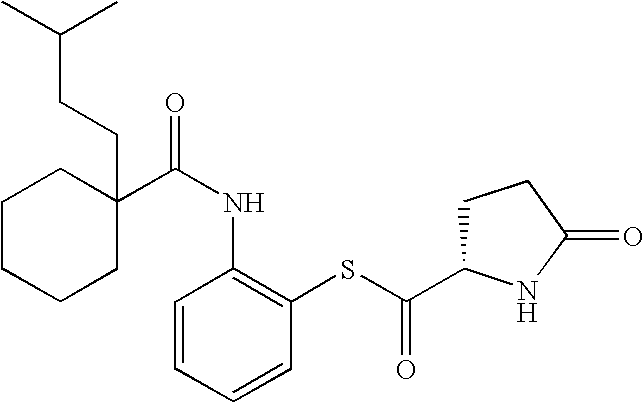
C1CCCC(CCC(C)C)(C(NC2=C(SC(=O)C3CCC(=O)N3)C=CC=C2)=O)C1
